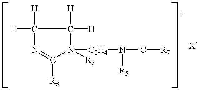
[H]C1([H])N=C([R8])N([C2H4]N(C[R7])[R5])([R6])C1([H])[H]
